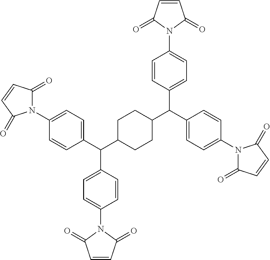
C1=CC(=O)N(C2=CC=C(C(C3=CC=C(N4C(=O)C=CC4=O)C=C3)C3CCC(C(C4=CC=C(N5C(=O)C=CC5=O)C=C4)C4=CC=C(N5C(=O)C=CC5=O)C=C4)CC3)C=C2)C1=O
